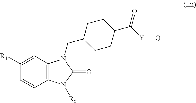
C12=C(C=C([R1])C=C1)N(CC1CCC(C([Y][Q])=O)CC1)C(=O)N2[R5]
